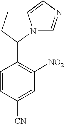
C1=C([CN])C=CC(C2N3C(=CN=C3)CC2)=C1[NO2]
